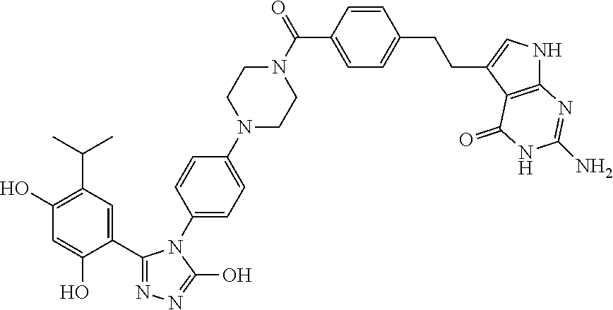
N1(C2=CC=C(N3C(C4=CC(C(C)C)=C(O)C=C4O)=NN=C3O)C=C2)CCN(C(=O)C2=CC=C(CCC3=CNC4=C3C(=O)NC(N)=N4)C=C2)CC1
